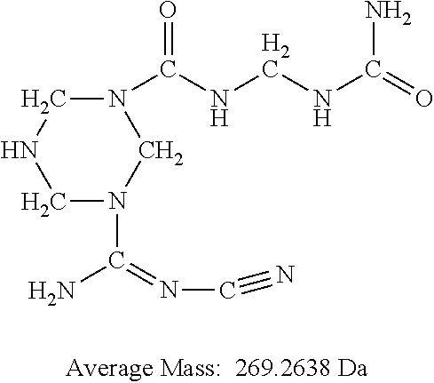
C1N(C(=NC#N)N)CN(C(=O)NCNC(N)=O)CN1
